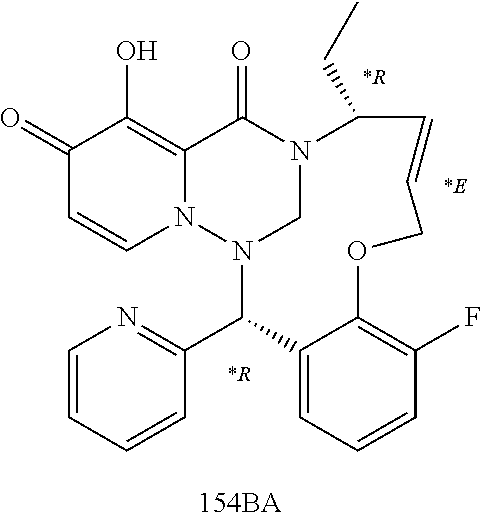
C1(=O)C=CN2C(=C1O)C(=O)N1CN2C(C2=NC=CC=C2)C2=CC=CC(F)=C2OCC=CC1CC.[*R].[*R].[*E]
